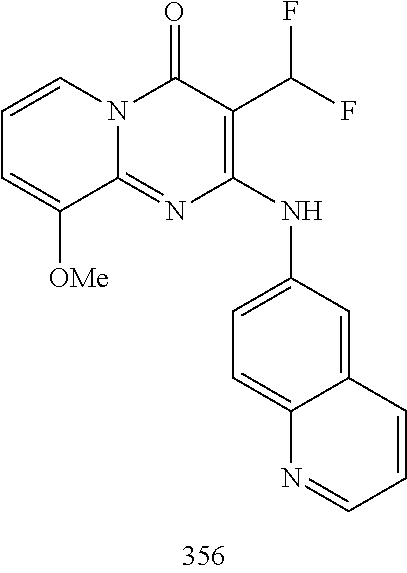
C1=CC=C([OMe])C2=NC(NC3=CC=C4C(=C3)C=CC=N4)=C(C(F)F)C(=O)N12
